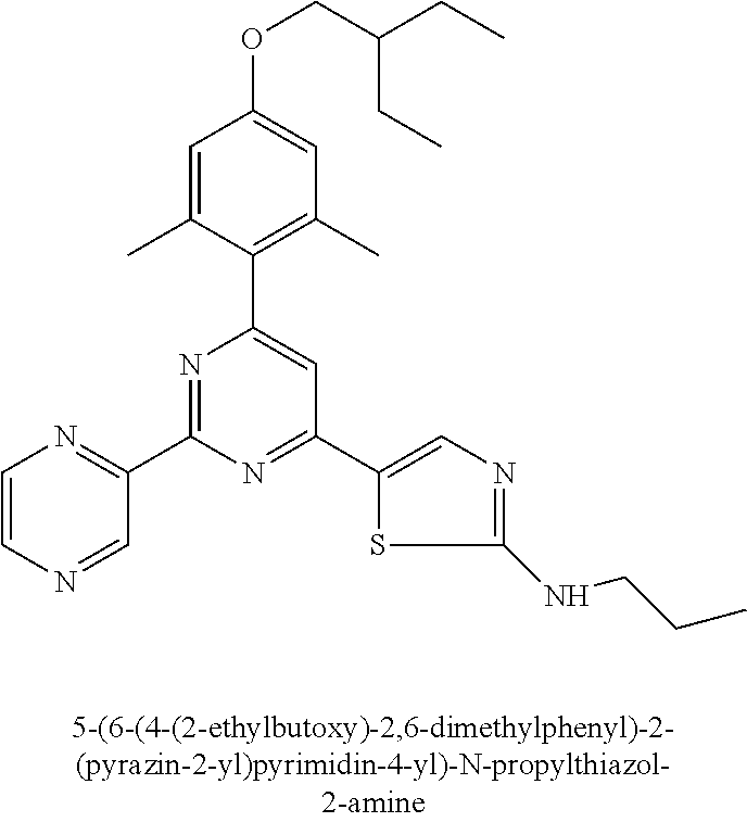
C1=C(C)C(C2=CC(C3=CN=C(NCCC)S3)=NC(C3=NC=CN=C3)=N2)=C(C)C=C1OCC(CC)CC
